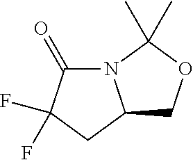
N12C(CC(F)(F)C1=O)COC2(C)C
